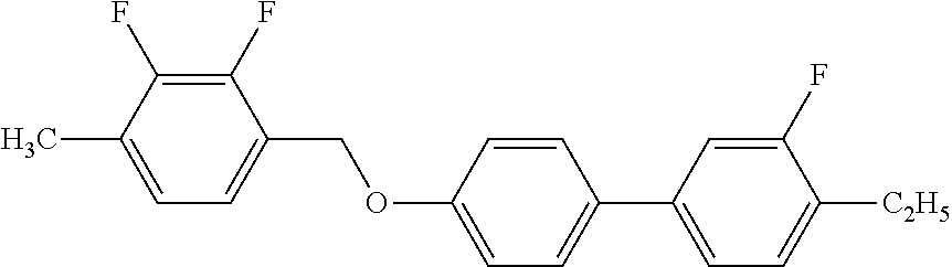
C1(F)=C(F)C(C)=CC=C1COC1=CC=C(C2=CC=C([C2H5])C(F)=C2)C=C1
